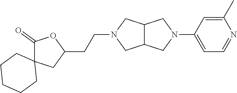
C1(C)=CC(N2CC3C(C2)CN(CCC2OC(=O)C4(C2)CCCCC4)C3)=CC=N1
